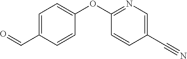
C1=C(C=O)C=CC(OC2=NC=C(C#N)C=C2)=C1
